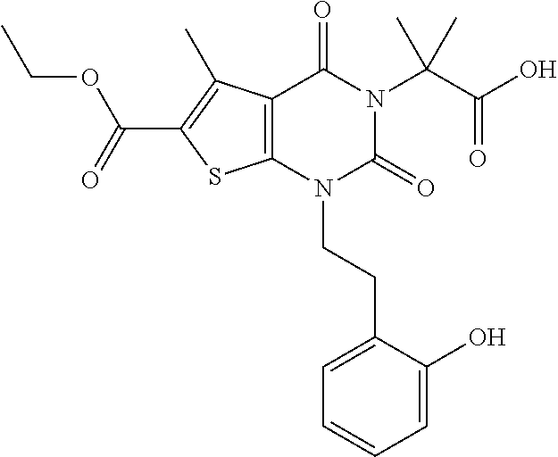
C12=C(N(CCC3=CC=CC=C3O)C(=O)N(C(C(O)=O)(C)C)C1=O)SC(C(=O)OCC)=C2C
